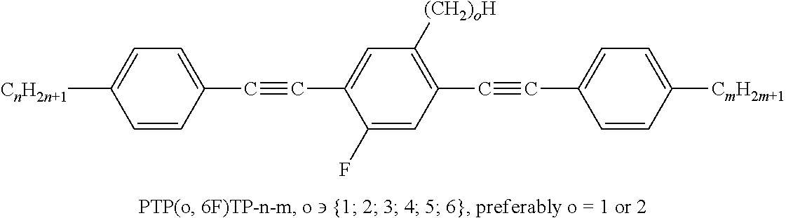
C1=CC(C#CC2=CC([(CH2)oH])=C(C#CC3=CC=C([CmH2m+1])C=C3)C=C2F)=CC=C1[CnH2n+1]
